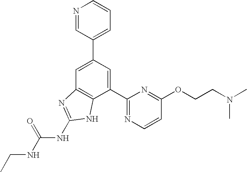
C1=C(C2=CC=CN=C2)C=C(C2=NC=CC(OCCN(C)C)=N2)C2=C1N=C(NC(NCC)=O)N2
